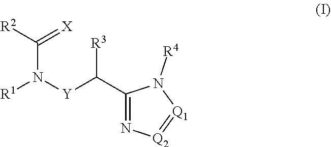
[R1]N(C(=[X])[R2])[Y]C(C1=N[Q2]=[Q1]N1[R4])[R3]
